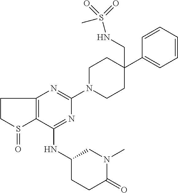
C1(NC2CCC(=O)N(C)C2)=NC(N2CCC(C3=CC=CC=C3)(CNS(C)(=O)=O)CC2)=NC2=C1S(=O)CC2
